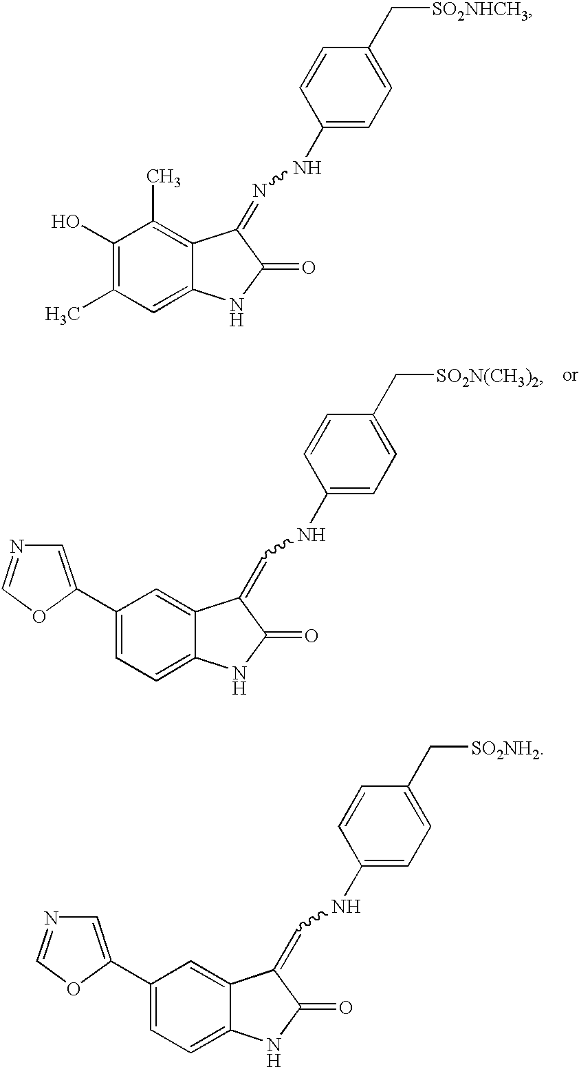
C1(O)=C(C)C=C2C(=C1C)C(=NNC1=CC=C(C[SO2NHCH3])C=C1)C(=O)N2.C1(C2=CN=CO2)=CC=C2C(=C1)C(=CNC1=CC=C(C[SO2N(CH3)2])C=C1)C(=O)N2.C1(C2=CN=CO2)=CC=C2C(=C1)C(=CNC1=CC=C(C[SO2NH2])C=C1)C(=O)N2
